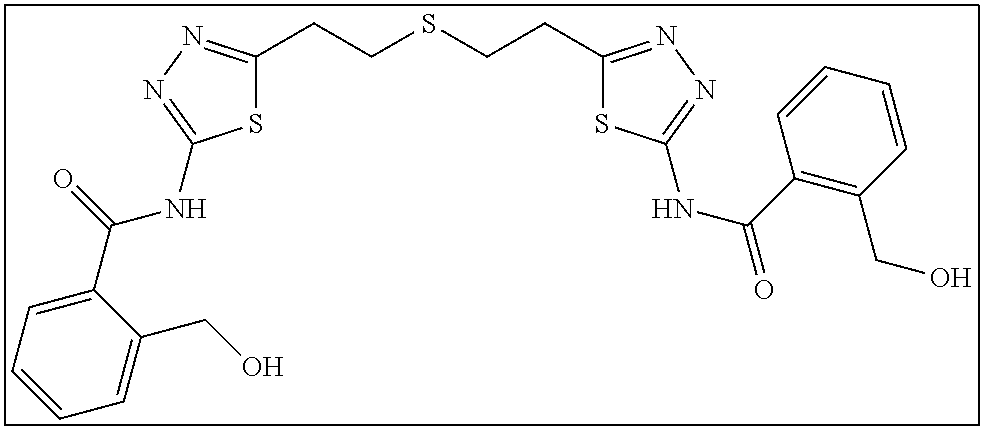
S1C(CCSCCC2=NN=C(NC(=O)C3=C(CO)C=CC=C3)S2)=NN=C1NC(C1=CC=CC=C1CO)=O
